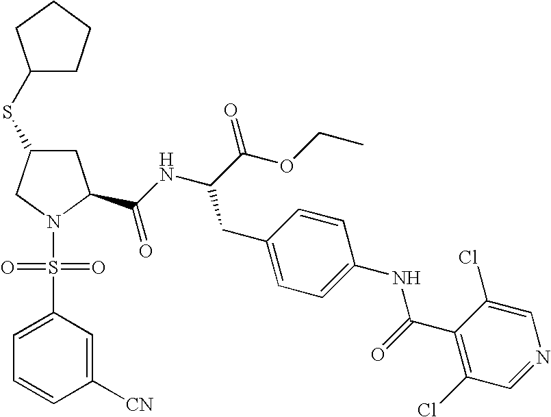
C1C(SC2CCCC2)CN(S(C2=CC=CC([CN])=C2)(=O)=O)C1C(NC(C(OCC)=O)CC1=CC=C(NC(C2=C(Cl)C=NC=C2Cl)=O)C=C1)=O
